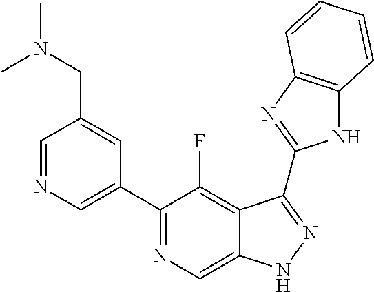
C1=NC=C(C2=NC=C3C(=C2F)C(C2=NC4=C(N2)C=CC=C4)=NN3)C=C1CN(C)C
